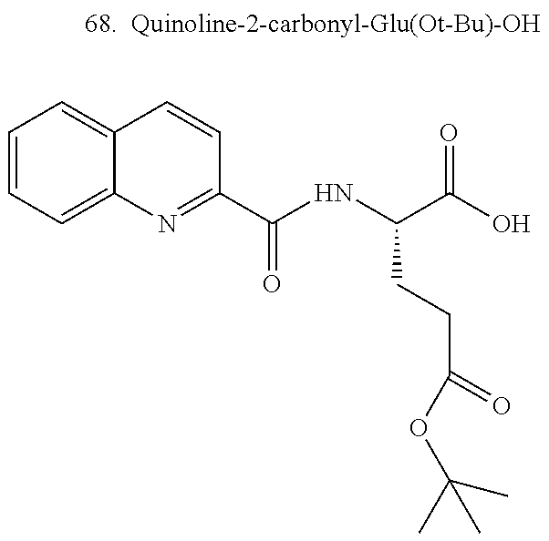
C1=CC=C2C(=C1)C=CC(C(=O)NC(C(=O)O)CCC(OC(C)(C)C)=O)=N2
